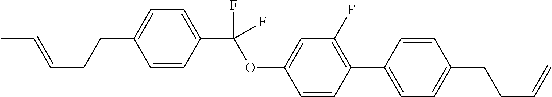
C1=CC(C(OC2=CC(F)=C(C3=CC=C(CCC=C)C=C3)C=C2)(F)F)=CC=C1CCC=CC
